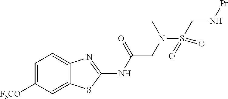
C1=C([F3CO])C=C2C(=C1)N=C(NC(CN(S(CN[Pr])(=O)=O)C)=O)S2
